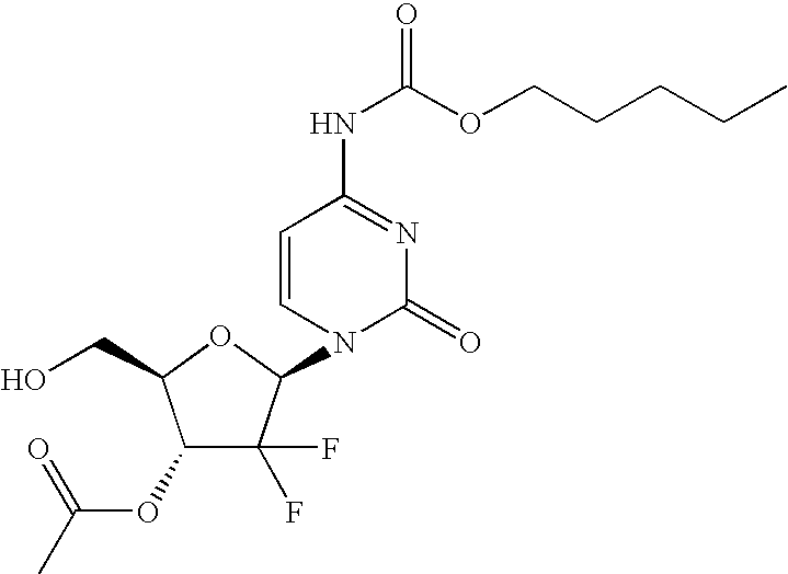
C1(OC(C)=O)C(F)(F)C(N2C(=O)N=C(NC(OCCCCC)=O)C=C2)OC1CO
